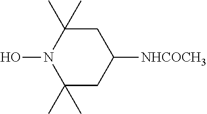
C1C(C)(C)N(O)C(C)(C)CC1[NHCOCH3]
